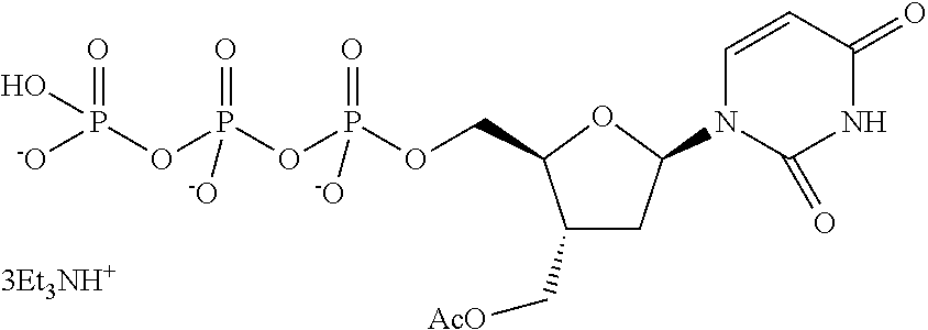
C1(C[AcO])CC(N2C=CC(=O)NC2=O)OC1COP(OP(OP([-O])(=O)O)(=O)[-O])(=O)[-O].[3Et3NH+]
